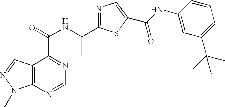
C12=C(C=NN1C)C(C(=O)NC(C)C1=NC=C(C(NC3=CC(C(C)(C)C)=CC=C3)=O)S1)=NC=N2
